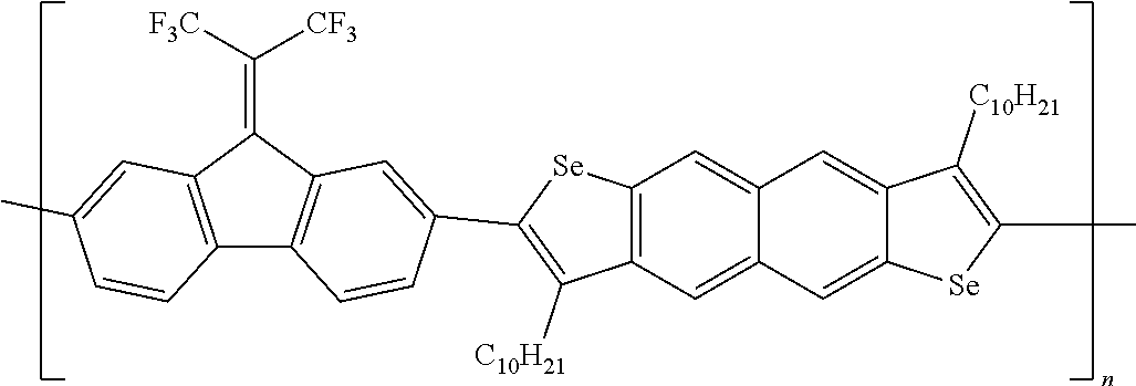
C(=C1C2=C(C3=C1C=C(C1=C([C10H21])C4=C(C=C5C(=C4)C=C4C(=C5)C([C10H21])=C(C)[Se]4)[Se]1)C=C3)C=CC(C)=C2)([F3C])[CF3]
